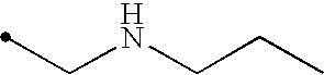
C(NCCC)C
